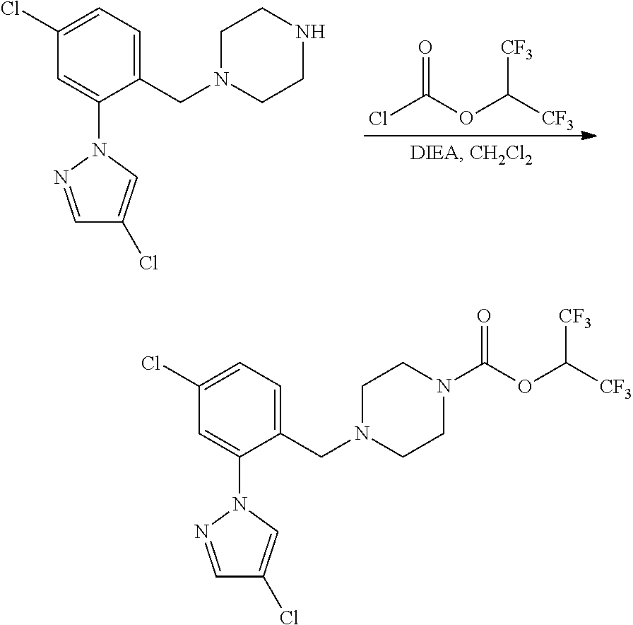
O=C(OC([CF3])[CF3])Cl.C1(CN2CCNCC2)=CC=C(Cl)C=C1N1N=CC(Cl)=C1.C1(CN2CCN(C(=O)OC([CF3])[CF3])CC2)=CC=C(Cl)C=C1N1N=CC(Cl)=C1
